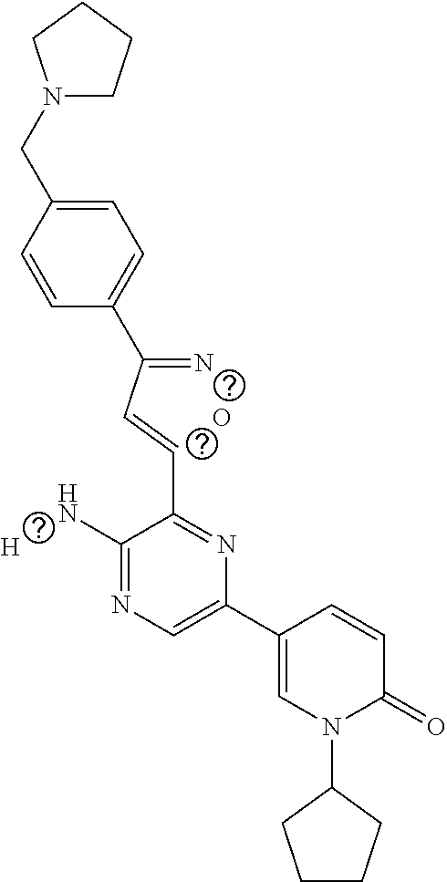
[H].O.C1=CC(CN2CCCC2)=CC=C1C(=N)C=CC1=NC(C2=CN(C3CCCC3)C(=O)C=C2)=CN=C1N
